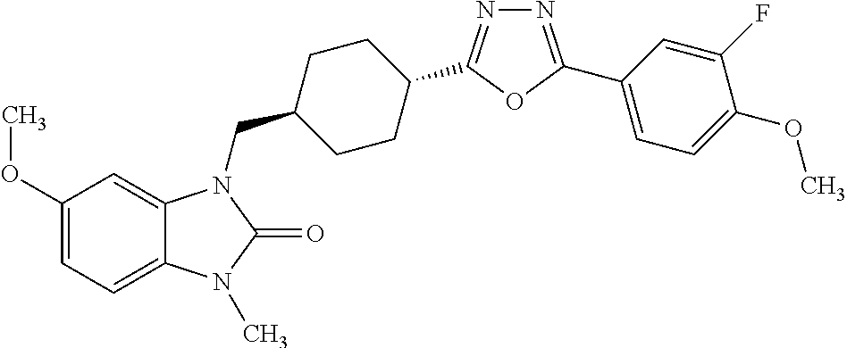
C1(OC)=CC=C2C(=C1)N(CC1CCC(C3=NN=C(C4=CC=C(OC)C(F)=C4)O3)CC1)C(=O)N2C
